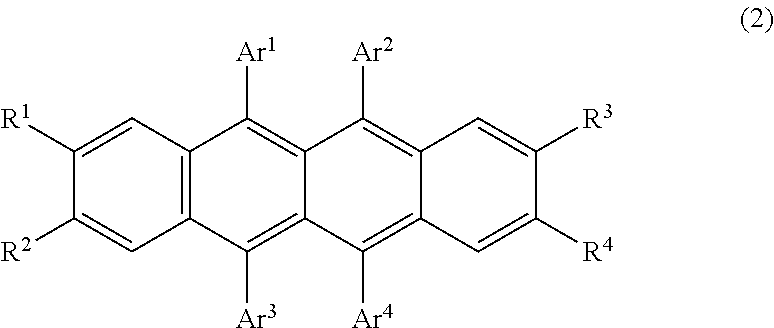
C1([R1])=CC2=C(C=C1[R2])C([Ar3])=C1C(=C2[Ar1])C([Ar2])=C2C(=C1[Ar4])C=C([R4])C([R3])=C2
